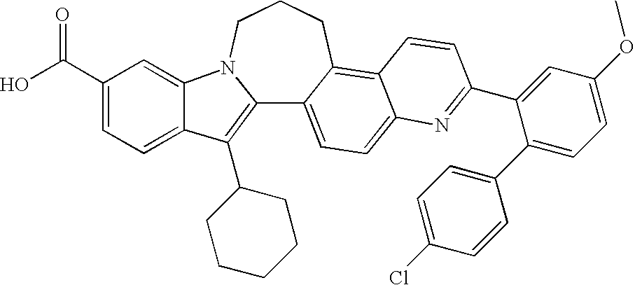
C12=C(C3CCCCC3)C3=CC=C(C(O)=O)C=C3N1CCCC1=C3C(=CC=C21)N=C(C1=CC(OC)=CC=C1C1=CC=C(Cl)C=C1)C=C3
